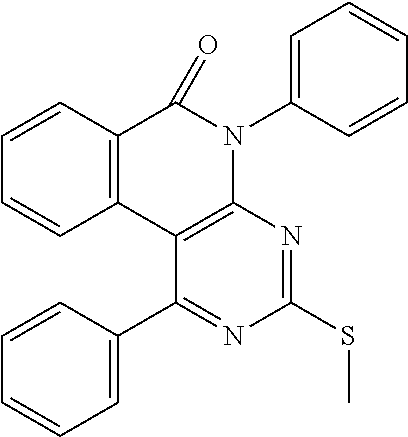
C12=C(C3=C(N(C4=CC=CC=C4)C1=O)N=C(SC)N=C3C1=CC=CC=C1)C=CC=C2
